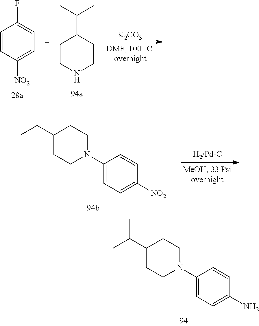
C1(N2CCC(C(C)C)CC2)=CC=C(N)C=C1.C1=CC([NO2])=CC=C1F.[K2CO3].C1CNCCC1C(C)C.C1(N2CCC(C(C)C)CC2)=CC=C([NO2])C=C1
